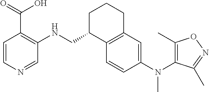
C1(C)=C(N(C2=CC3=C(C=C2)C(CNC2=C(C(=O)O)C=CN=C2)CCC3)C)C(C)=NO1
